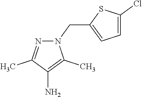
N1(CC2=CC=C(Cl)S2)N=C(C)C(N)=C1C
